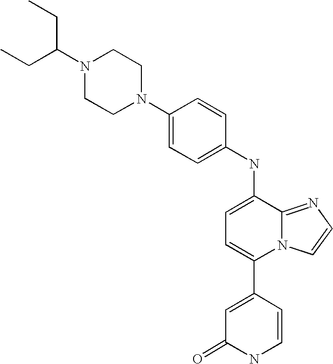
C1(NC2=CC=C(C3=CC(=O)NC=C3)N3C2=NC=C3)=CC=C(N2CCN(C(CC)CC)CC2)C=C1
